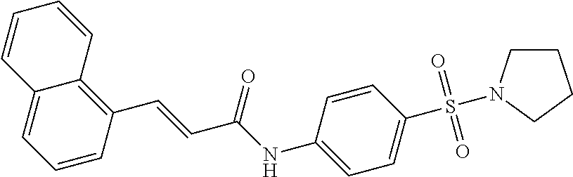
C1CN(S(C2=CC=C(NC(C=CC3=C4C(=CC=C3)C=CC=C4)=O)C=C2)(=O)=O)CC1
